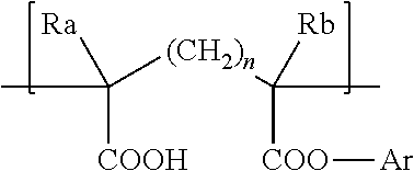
C([COOH])(C)([(CH2)n]C([COO][Ar])(C)[Rb])[Ra]
